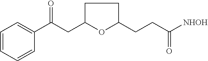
C1(C(CC2OC(CCC([NHOH])=O)CC2)=O)=CC=CC=C1
